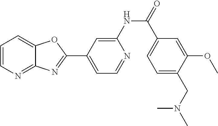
C1=CN=C2C(=C1)OC(C1=CC=NC(NC(=O)C3=CC=C(CN(C)C)C(OC)=C3)=C1)=N2
